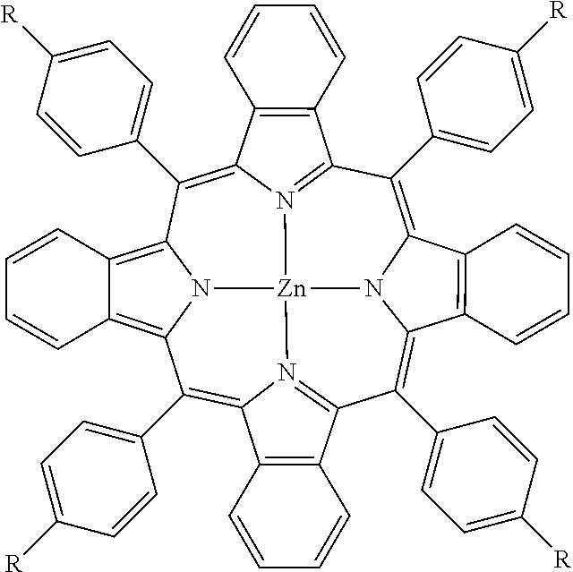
C1(C2=CC=C([R])C=C2)=C2N3C(=C(C4=CC=C([R])C=C4)C4=N5C(=C(C6=CC=C([R])C=C6)C6=C7C(=C8N6[Zn]35N3=C1C1=C(C3=C8C3=CC=C([R])C=C3)C=CC=C1)C=CC=C7)C1=C4C=CC=C1)C1=C2C=CC=C1
